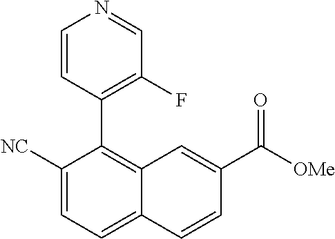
C1([NC])=CC=C2C(=C1C1=C(F)C=NC=C1)C=C(C([OMe])=O)C=C2
